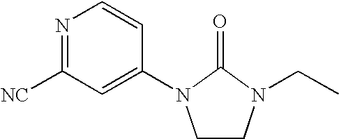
N1=C([NC])C=C(N2CCN(CC)C2=O)C=C1
